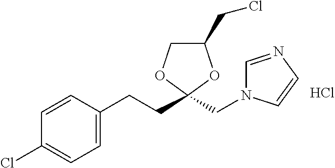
C1=C(CCC2(CN3C=NC=C3)OC(CCl)CO2)C=CC(Cl)=C1.Cl
